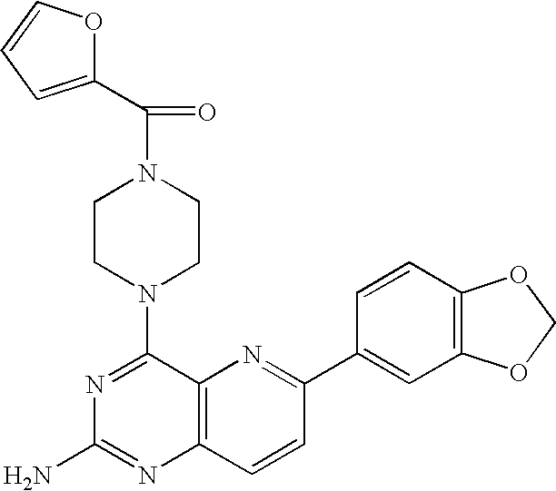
C12=C(C=CC(C3=CC4=C(C=C3)OCO4)=N1)N=C(N)N=C2N1CCN(C(=O)C2=CC=CO2)CC1
